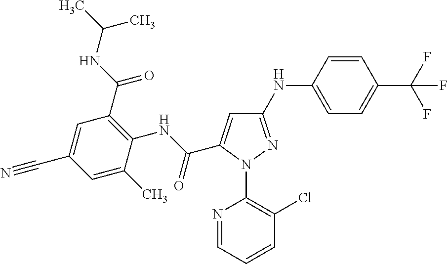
C(C1=CC(NC2=CC=C(C(F)(F)F)C=C2)=NN1C1=C(Cl)C=CC=N1)(NC1=C(C(NC(C)C)=O)C=C(C#N)C=C1C)=O
